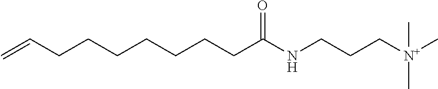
C(CCCCC(NCCC[N+](C)(C)C)=O)CCC=C
